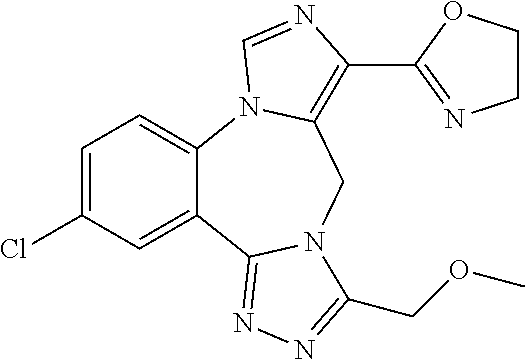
C12=CC=C(Cl)C=C1C1=NN=C(COC)N1CC1=C(C3=NCCO3)N=CN21
